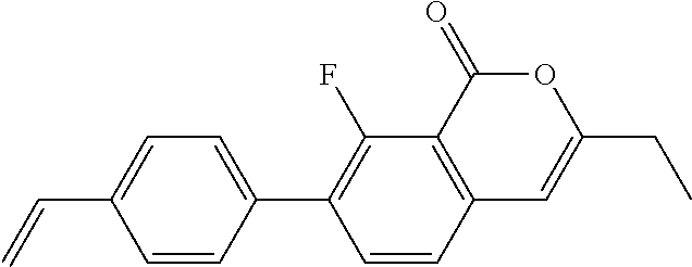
C12=C(C(=O)OC(CC)=C1)C(F)=C(C1=CC=C(C=C)C=C1)C=C2
